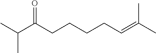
CC(C(CCCCC=C(C)C)=O)C
